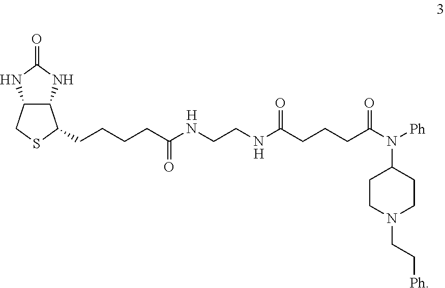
C12C(CSC1CCCCC(NCCNC(CCCC(N(C1CCN(CC[Ph])CC1)[Ph])=O)=O)=O)NC(=O)N2.[H].[H]
